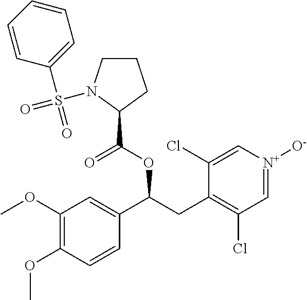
C1(OC)=C(OC)C=CC(C(CC2=C(Cl)C=[N+]([O-])C=C2Cl)OC(C2CCCN2S(=O)(C2=CC=CC=C2)=O)=O)=C1
